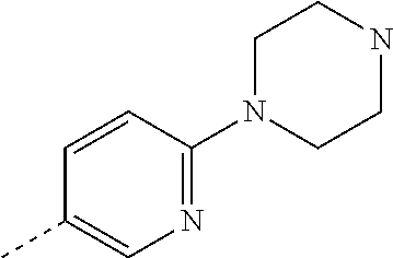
C1=CC(N2CCNCC2)=NC=C1C
